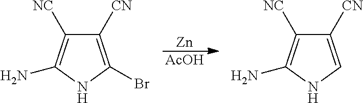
C1([CN])=C(Br)NC(N)=C1[NC].C1([CN])=CNC(N)=C1[NC].[Zn].[AcOH]
